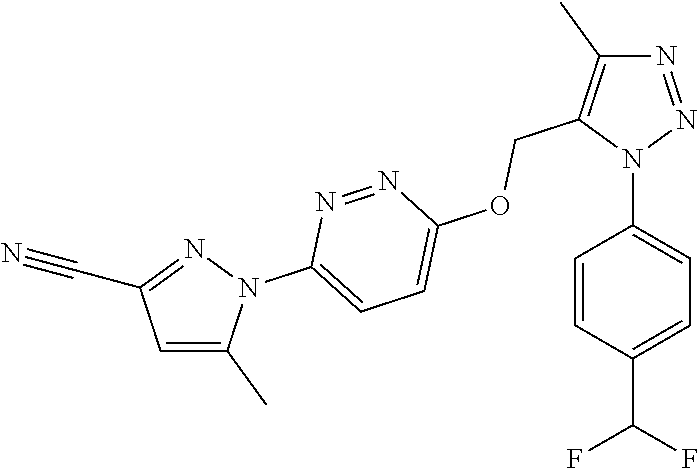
N1=NN(C2=CC=C(C(F)F)C=C2)C(COC2=CC=C(N3N=C(C#N)C=C3C)N=N2)=C1C
